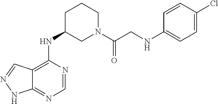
C12=C(NC3CN(C(CNC4=CC=C(Cl)C=C4)=O)CCC3)N=CN=C1NN=C2
